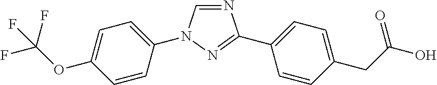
N1=CN(C2=CC=C(OC(F)(F)F)C=C2)N=C1C1=CC=C(CC(O)=O)C=C1
